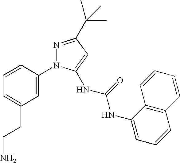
C1=CC=C(CCN)C=C1N1N=C(C(C)(C)C)C=C1NC(NC1=CC=CC2=C1C=CC=C2)=O
